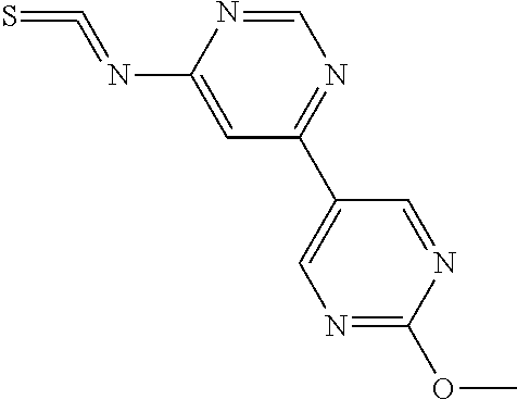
C1=NC(N=C=S)=CC(C2=CN=C(OC)N=C2)=N1
